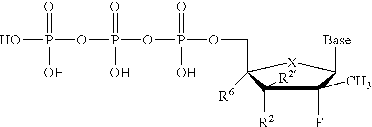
C1(C)(F)C([R2])([R2])C(COP(OP(OP(O)(=O)O)(=O)O)(=O)O)([R6])[X]C1[Base]
